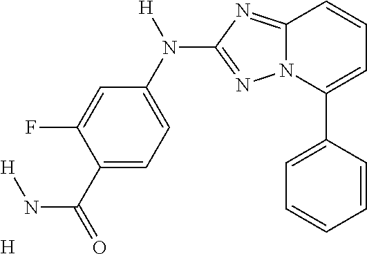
C1(C(=O)N[H])=CC=C(N(C2=NN3C(=N2)C=CC=C3C2=CC=CC=C2)[H])C=C1F.[H]
